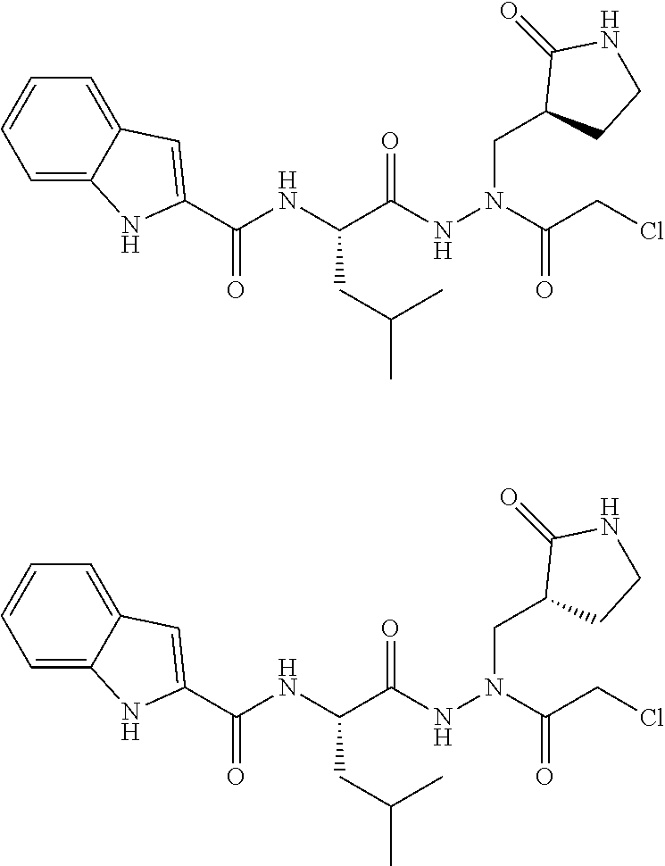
C(C(NN(CC1CCNC1=O)C(CCl)=O)=O)(NC(C1=CC2=CC=CC=C2N1)=O)CC(C)C.C(C(NN(CC1CCNC1=O)C(CCl)=O)=O)(NC(C1=CC2=CC=CC=C2N1)=O)CC(C)C
